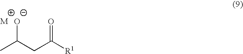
CC(CC([R1])=O)O
